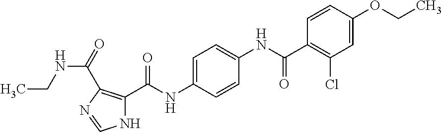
N1C(C(NC2=CC=C(NC(C3=C(Cl)C=C(OCC)C=C3)=O)C=C2)=O)=C(C(=O)NCC)N=C1
